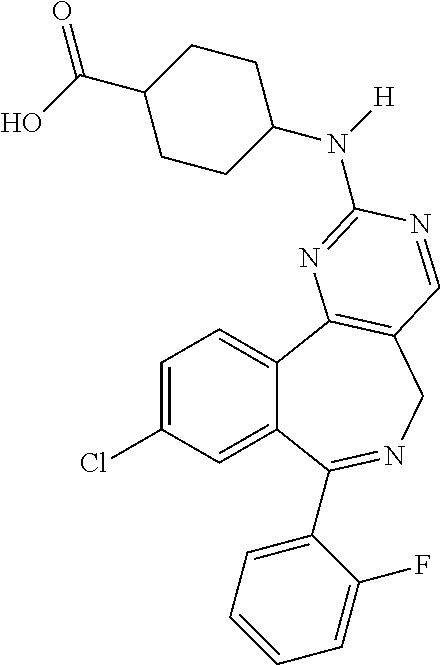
C1=C(Cl)C=C2C(=C1)C1=C(CN=C2C2=CC=CC=C2F)C=NC(N(C2CCC(C(=O)O)CC2)[H])=N1
